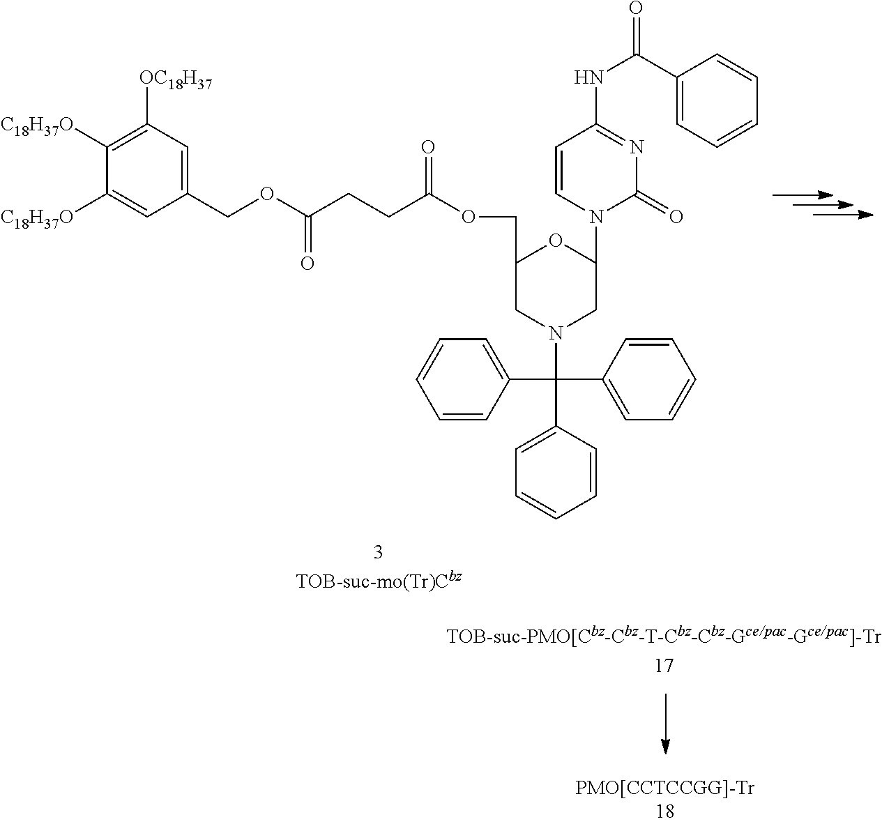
C1([OC18H37])=C([C18H37O])C([C18H37O])=CC(COC(CCC(OCC2CN(C(C3=CC=CC=C3)(C3=CC=CC=C3)C3=CC=CC=C3)CC(N3C(=O)N=C(NC(C4=CC=CC=C4)=O)C=C3)O2)=O)=O)=C1
